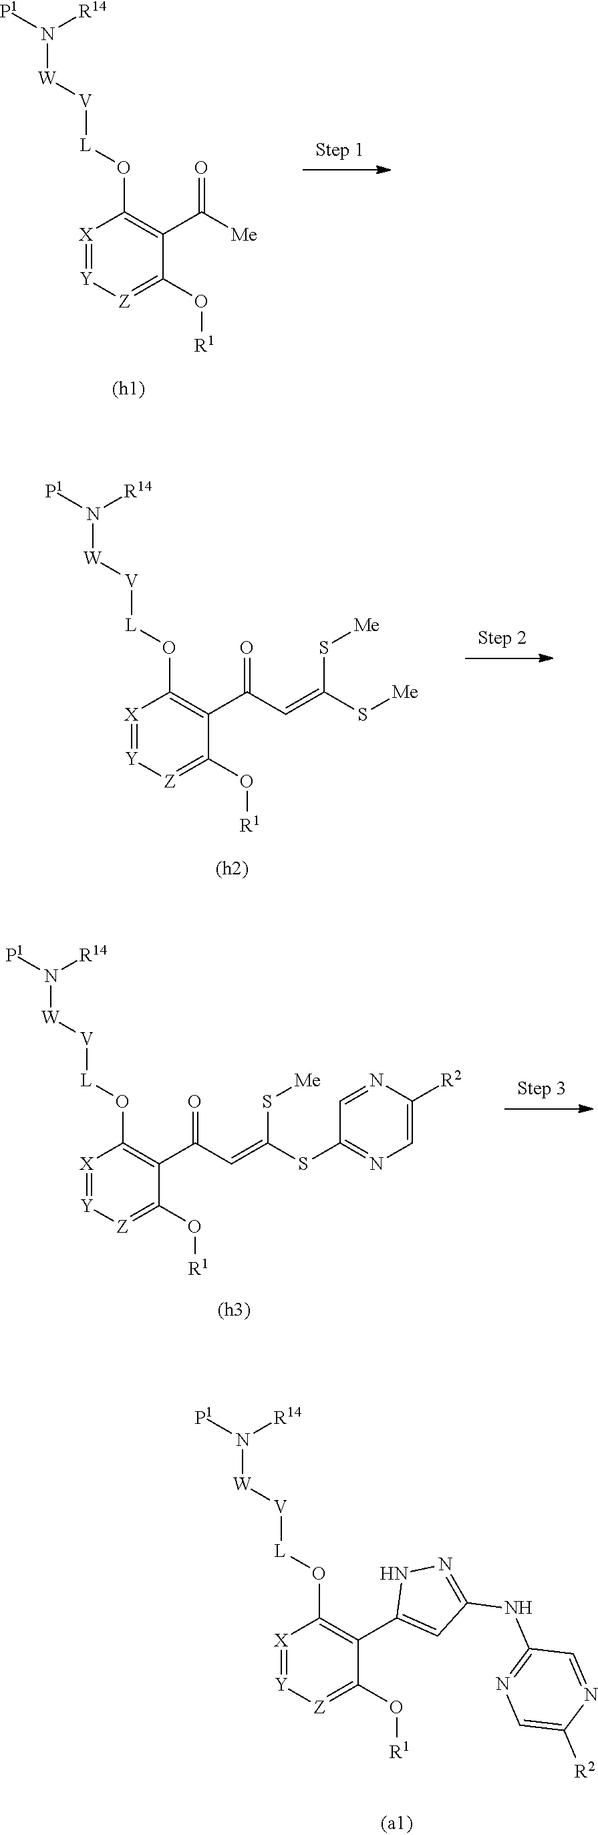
[X]1=[Y][Z]=C(O[R1])C(C2=CC(NC3=NC=C([R2])N=C3)=NN2)=C1O[L][V][W]N([P1])[R14].[X]1=[Y][Z]=C(O[R1])C(C([Me])=O)=C1O[L][V][W]N([P1])[R14].[X]1=[Y][Z]=C(O[R1])C(C(C=C(S[Me])S[Me])=O)=C1O[L][V][W]N([P1])[R14].[X]1=[Y][Z]=C(O[R1])C(C(C=C(SC2=NC=C([R2])N=C2)S[Me])=O)=C1O[L][V][W]N([P1])[R14]
